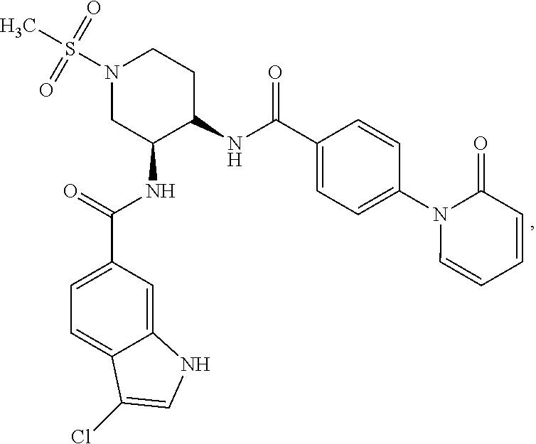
N1(S(C)(=O)=O)CC(NC(C2=CC=C3C(=C2)NC=C3Cl)=O)C(NC(C2=CC=C(N3C=CC=CC3=O)C=C2)=O)CC1
